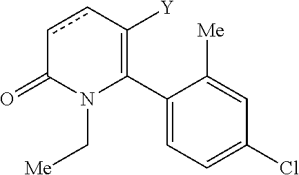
C1(C2=C([Y])ccC(=O)N2C[Me])=CC=C(Cl)C=C1[Me]
